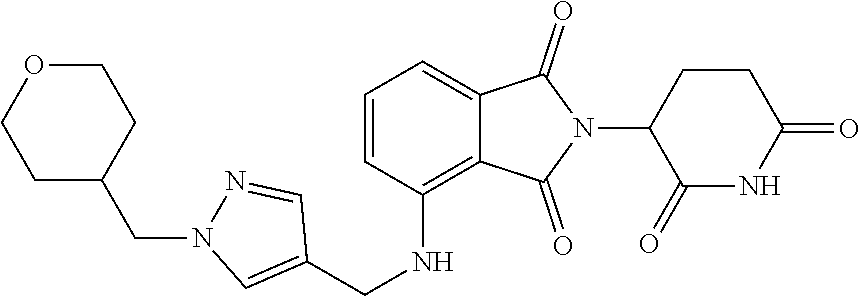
C1(=O)NC(=O)CCC1N1C(=O)C2=CC=CC(NCC3=CN(CC4CCOCC4)N=C3)=C2C1=O
